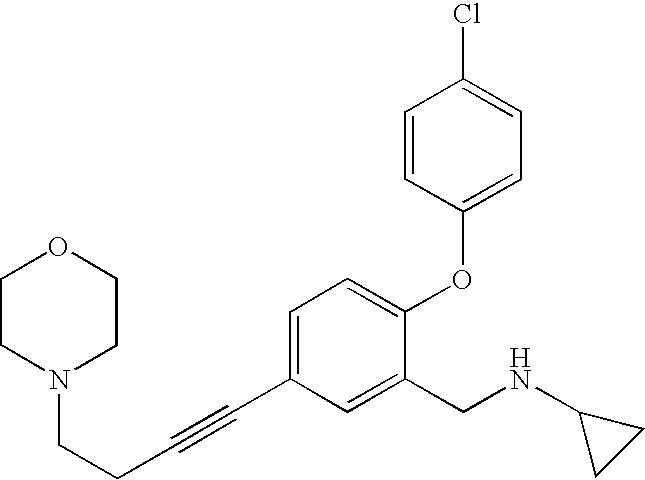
N1(CCC#CC2=CC=C(OC3=CC=C(Cl)C=C3)C(CNC3CC3)=C2)CCOCC1
